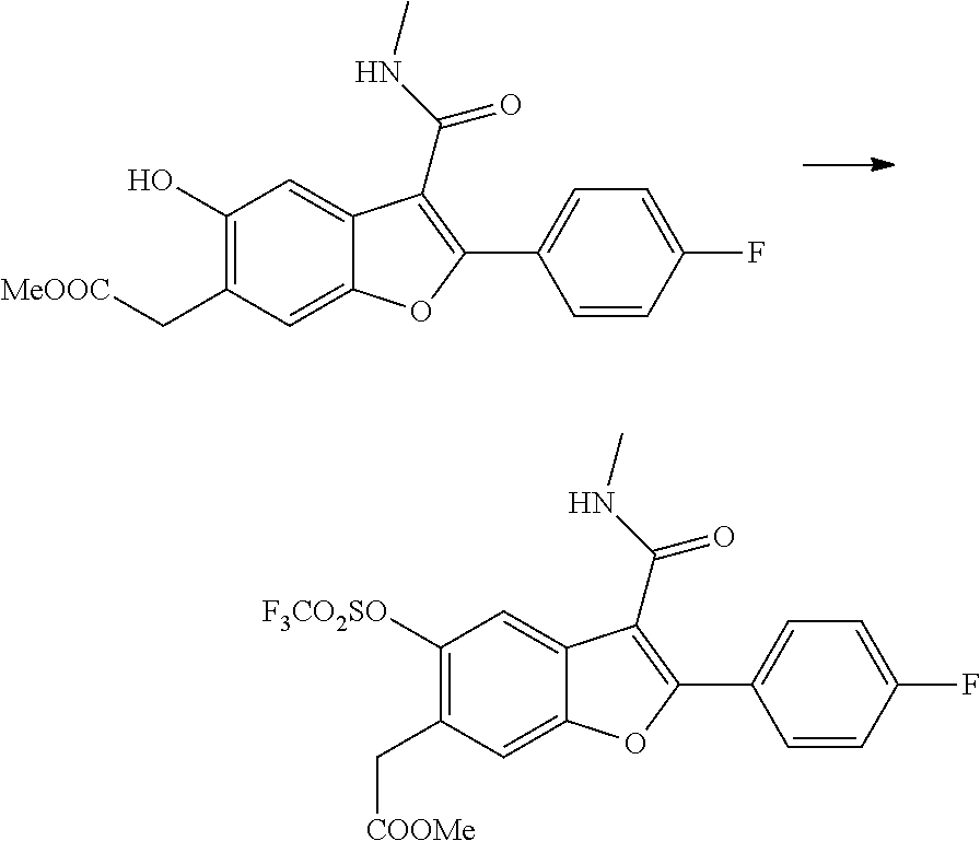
C1([F3CO2SO])=C(C[COOMe])C=C2C(=C1)C(C(=O)NC)=C(C1=CC=C(F)C=C1)O2.C1(O)=C(C[MeOOC])C=C2C(=C1)C(C(=O)NC)=C(C1=CC=C(F)C=C1)O2
